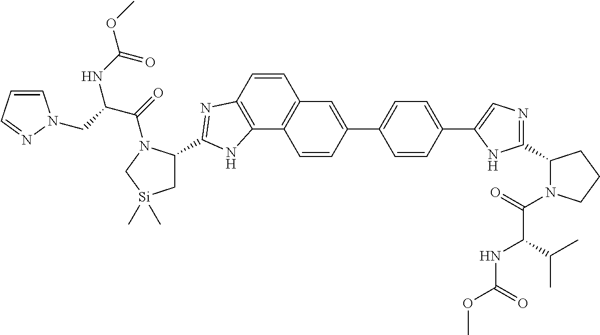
C1(C2=CC3=C(C4=C(C=C3)N=C(C3C[Si](C)(C)CN3C(=O)C(CN3C=CC=N3)NC(OC)=O)N4)C=C2)=CC=C(C2=CN=C(C3N(C(=O)C(C(C)C)NC(OC)=O)CCC3)N2)C=C1
